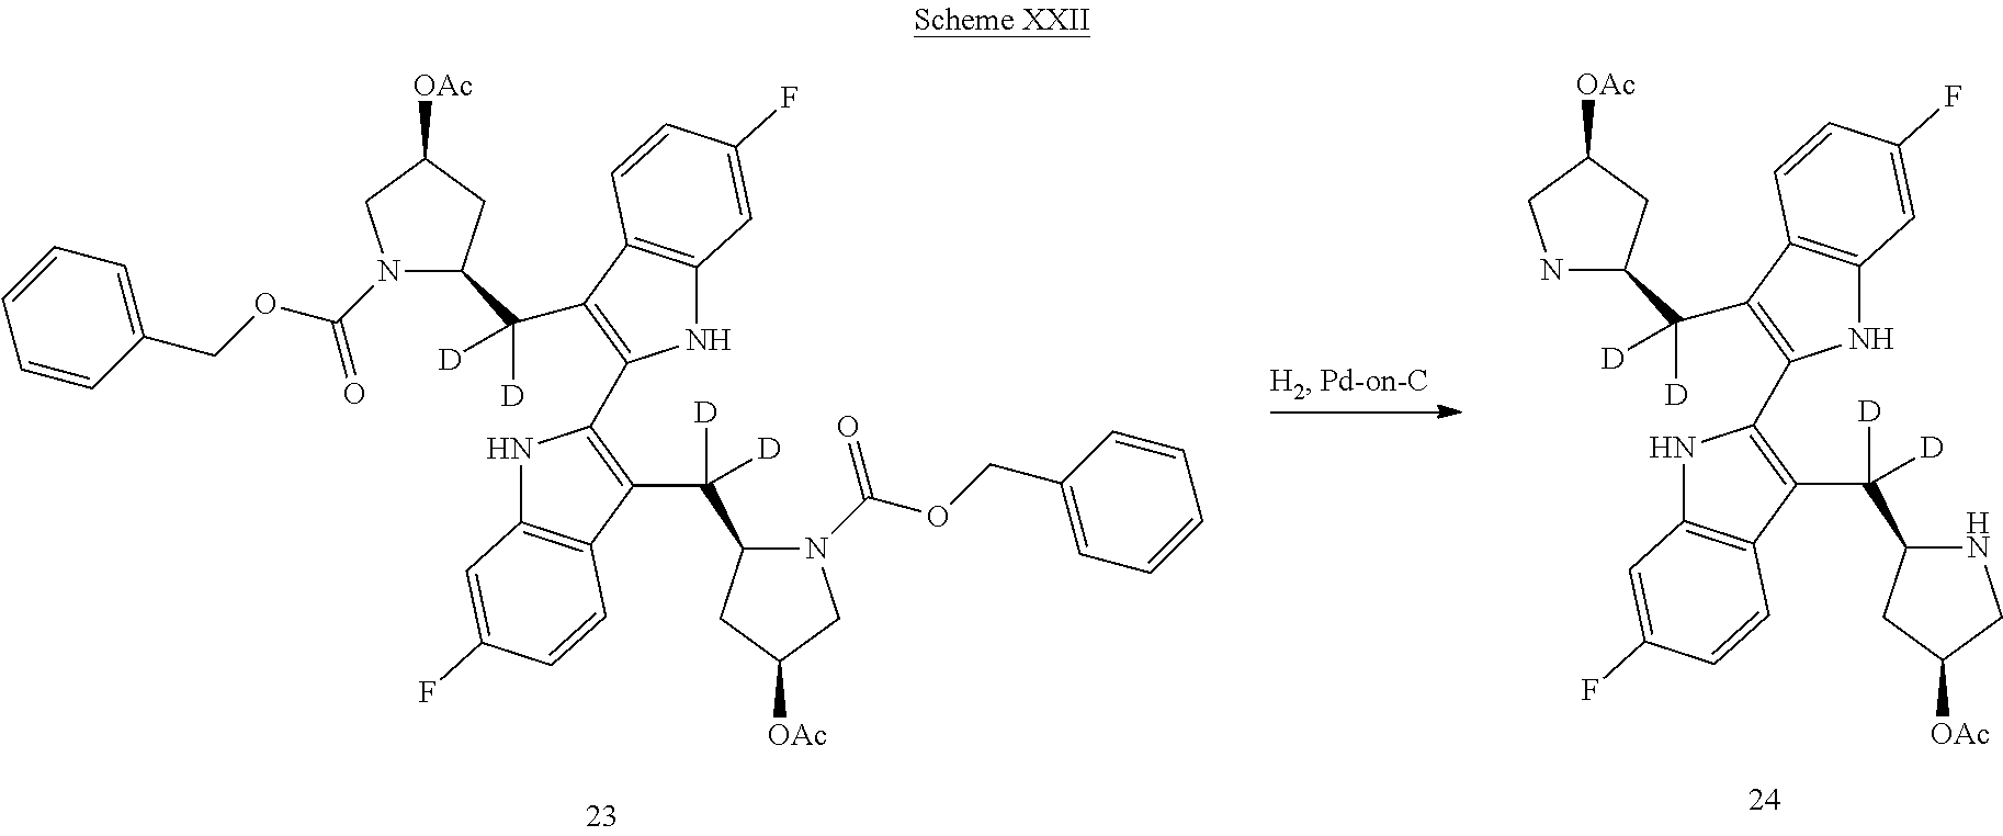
N1C(C([D])(C2=C(C3=C(C([D])([D])C4CC([OAc])CN4)C4=C(N3)C=C(F)C=C4)NC3=C2C=CC(F)=C3)[D])CC([OAc])C1.C1=CC(COC(N2C(C([D])(C3=C(C4=C(C([D])([D])C5CC([OAc])CN5C(OCC5=CC=CC=C5)=O)C5=C(N4)C=C(F)C=C5)NC4=C3C=CC(F)=C4)[D])CC([OAc])C2)=O)=CC=C1
